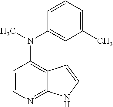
C1=CN=C2C(=C1N(C)C1=CC(C)=CC=C1)C=CN2
